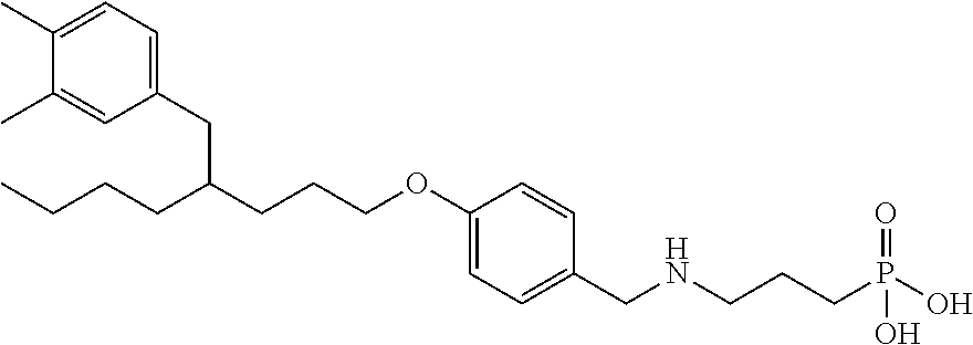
CCCCC(CCCOC1=CC=C(CNCCCP(O)(=O)O)C=C1)CC1=CC=C(C)C(C)=C1
